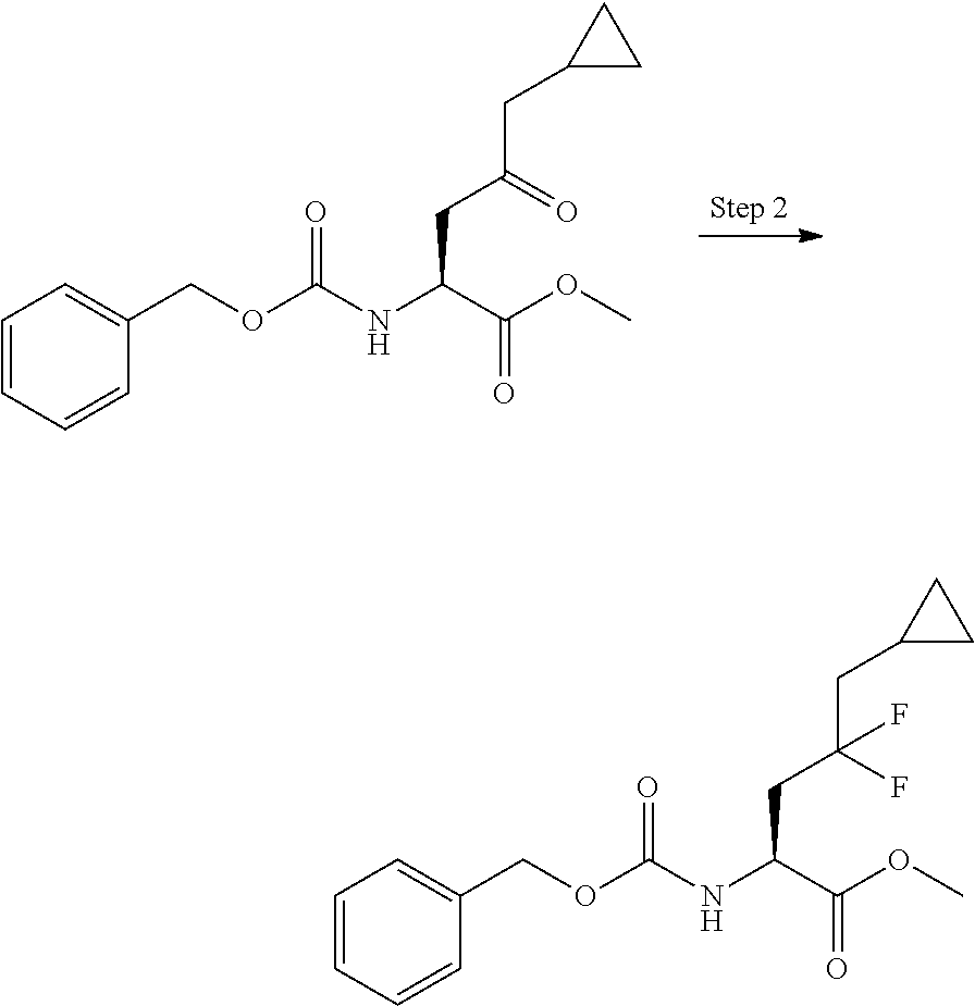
C1=CC=CC(COC(NC(C(OC)=O)CC(CC2CC2)=O)=O)=C1.C1=CC=CC(COC(NC(C(OC)=O)CC(CC2CC2)(F)F)=O)=C1
